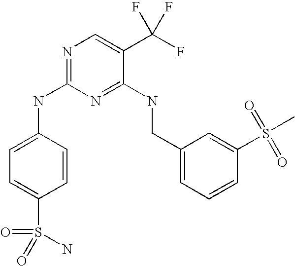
C1(CNC2=NC(NC3=CC=C(S(=O)(=O)N)C=C3)=NC=C2C(F)(F)F)=CC=CC(S(C)(=O)=O)=C1
